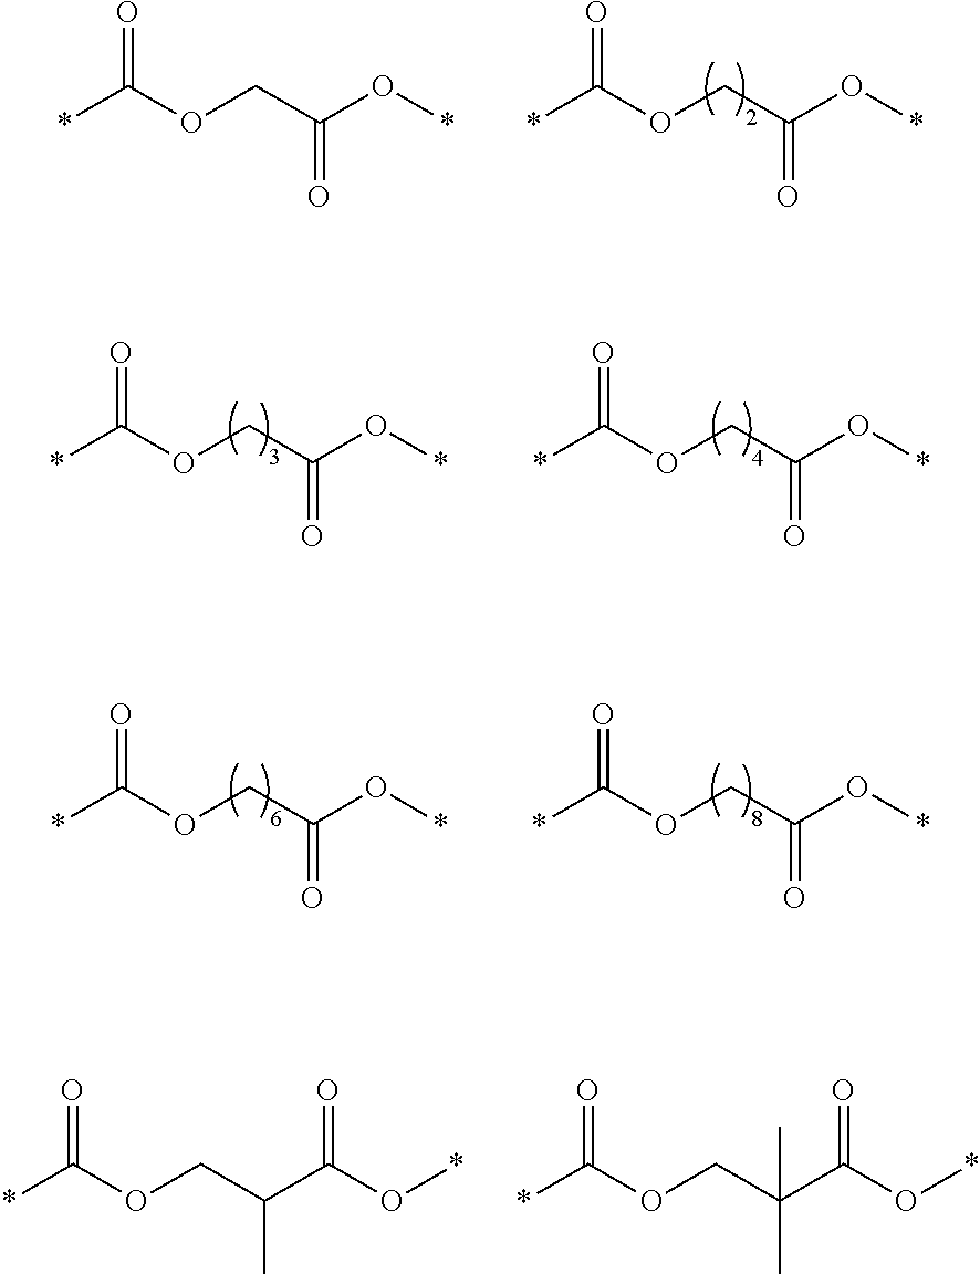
*C(OCC(=O)O*)=O.*C(OCC(=O)O*)=O.*C(OCC(=O)O*)=O.*C(OCC(=O)O*)=O.*C(OCC(=O)O*)=O.*C(OCC(=O)O*)=O.*C(OCC(C)C(O*)=O)=O.*C(OCC(C(O*)=O)(C)C)=O
